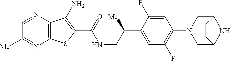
C12=C(N=CC([Me])=N1)C(N)=C(C(=O)NCC(C1=CC(F)=C(N3CC4NC(C3)CC4)C=C1F)[Me])S2
